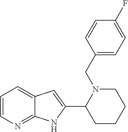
C1=CN=C2C(=C1)C=C(C1CCCCN1CC1=CC=C(F)C=C1)N2
